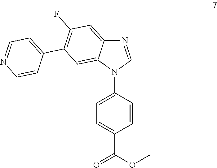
C1=C(N2C=NC3=CC(F)=C(C4=CC=NC=C4)C=C23)C=CC(C(OC)=O)=C1
